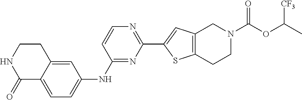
C1(=O)C2=CC=C(NC3=NC(C4=CC5=C(S4)CCN(C(OC(C)[CF3])=O)C5)=NC=C3)C=C2CCN1
